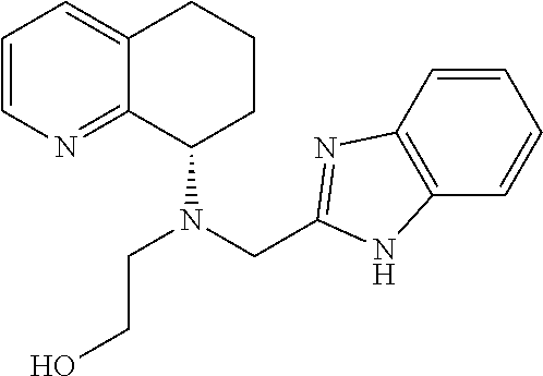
C1=CN=C2C(=C1)CCCC2N(CC1=NC2=C(C=CC=C2)N1)CCO
